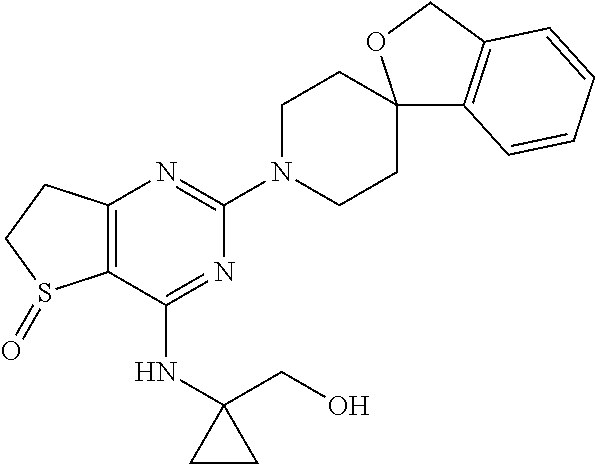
C12=C(C(NC3(CO)CC3)=NC(N3CCC4(CC3)C3=C(CO4)C=CC=C3)=N1)S(=O)CC2
